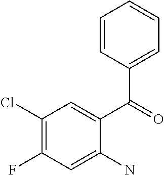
C1(Cl)=C(F)C=C(N)C(C(=O)C2=CC=CC=C2)=C1
